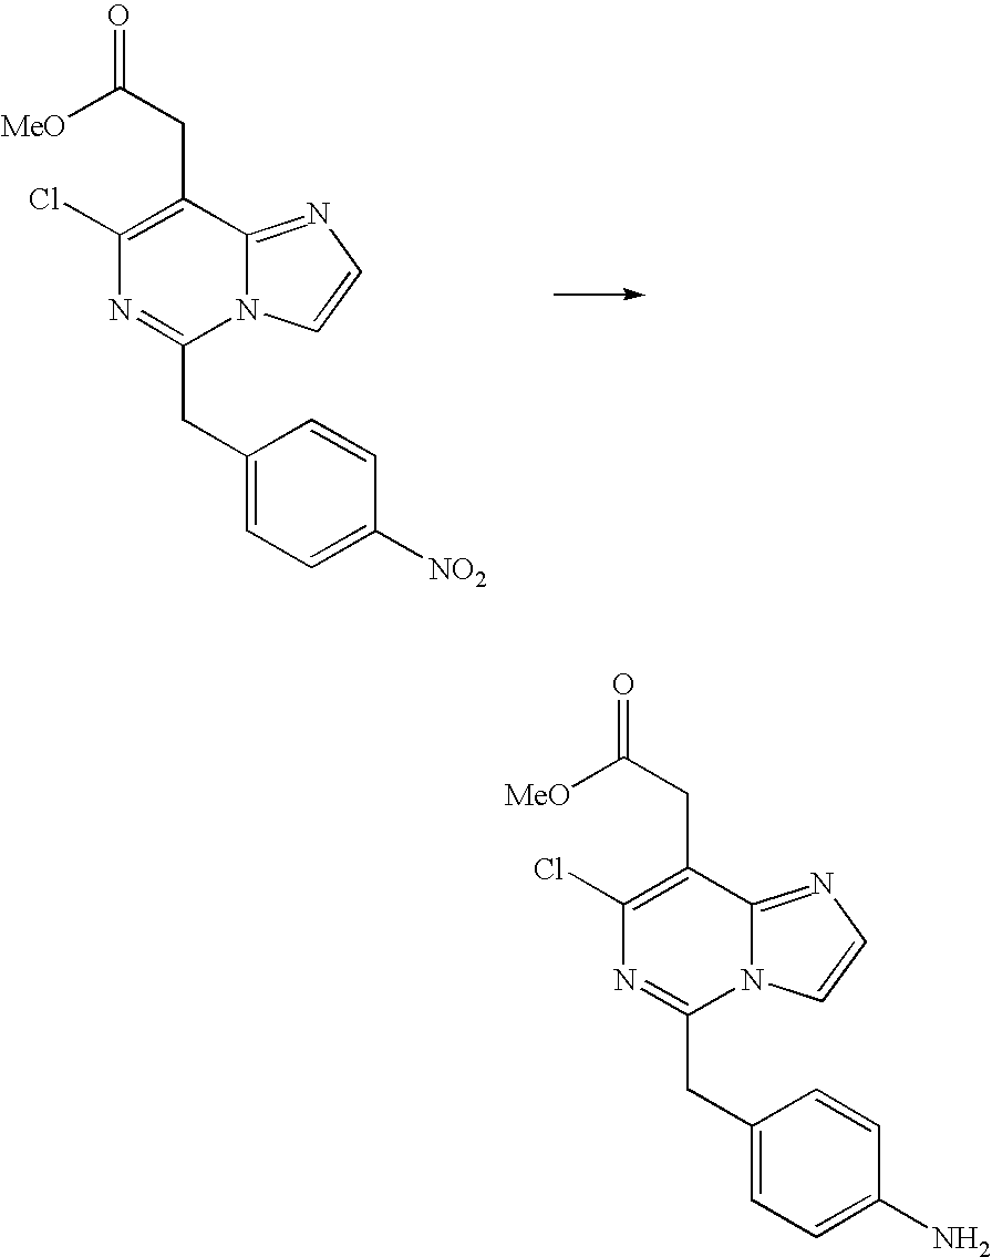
C1(Cl)=C(CC(=O)[MeO])C2=NC=CN2C(CC2=CC=C([NO2])C=C2)=N1.C1(Cl)=C(CC(=O)[MeO])C2=NC=CN2C(CC2=CC=C(N)C=C2)=N1
